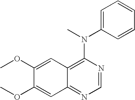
C1(OC)=CC2=C(N(C)C3=CC=CC=C3)N=CN=C2C=C1OC
